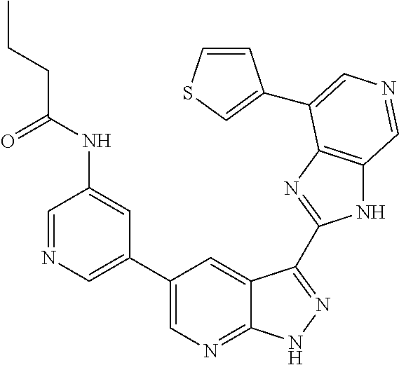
C1=NC=C(C2=CN=C3C(=C2)C(C2=NC4=C(N2)C=NC=C4C2=CSC=C2)=NN3)C=C1NC(CCC)=O
